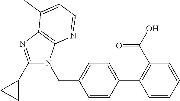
C1(C(O)=O)=C(C2=CC=C(CN3C(C4CC4)=NC4=C3N=CC=C4C)C=C2)C=CC=C1
